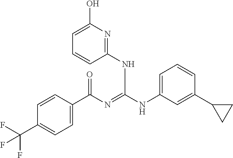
C1=CC(C(N=C(NC2=CC=CC(C3CC3)=C2)NC2=NC(O)=CC=C2)=O)=CC=C1C(F)(F)F
